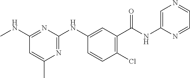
C1(NC)=NC(NC2=CC(C(NC3=CN=CC=N3)=O)=C(Cl)C=C2)=NC(C)=C1
